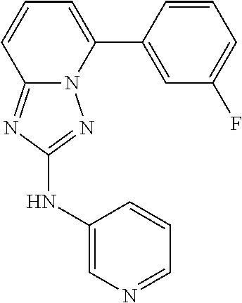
C1=CC(C2=CC=CC3=NC(NC4=CN=CC=C4)=NN23)=CC(F)=C1
